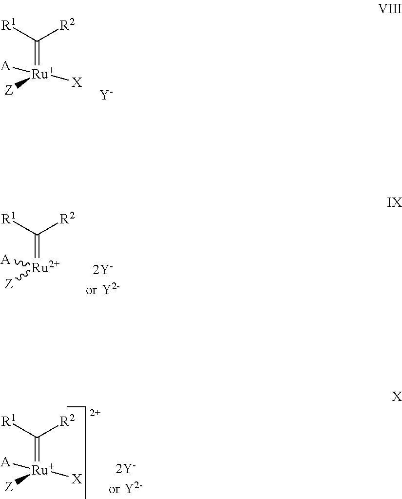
C([R2])([R1])=[Ru]([Z])([A])[X].[Y].C([R2])([R1])=[Ru]([Z])[A].[2Y-or Y2-].C([R2])([R1])=[Ru]([Z])([A])[X].[2Y-or Y2-]
